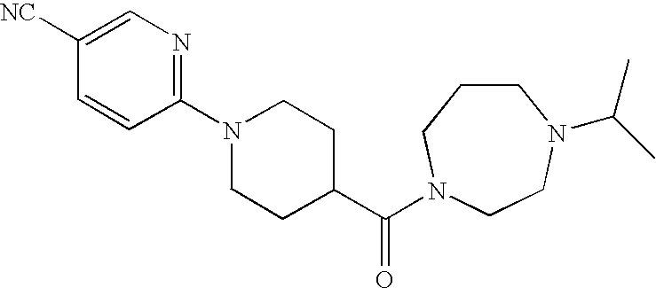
C1=C([NC])C=CC(N2CCC(C(=O)N3CCCN(C(C)C)CC3)CC2)=N1
